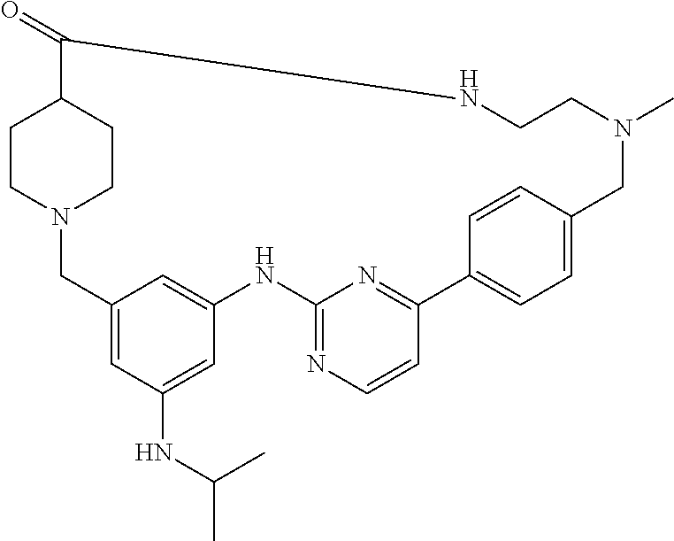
N12CC3=CC(NC(C)C)=CC(=C3)NC3=NC=CC(=N3)C3=CC=C(C=C3)CN(C)CCNC(=O)C(CC1)CC2
